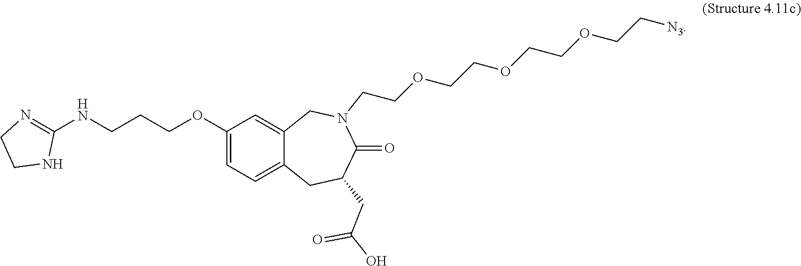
N1=C(NCCCOC2=CC=C3C(=C2)CN(CCOCCOCCOCC[N3])C(=O)C(CC(O)=O)C3)NCC1
